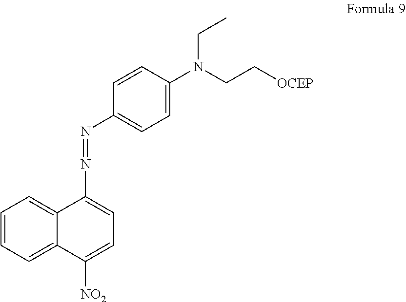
C1=CC=C2C(=C1)C(N=NC1=CC=C(N(CC[OCEP])CC)C=C1)=CC=C2[NO2]
